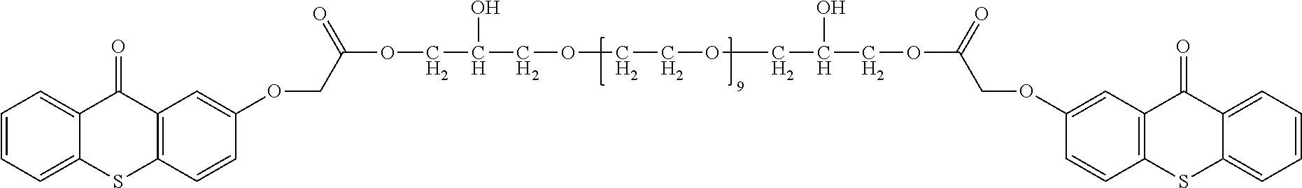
C1=CC=C2C(=C1)C(=O)C1=C(S2)C=CC(OCC(=O)OCC(COCCOCC(COC(=O)COC2=CC3=C(SC4=CC=CC=C4C3=O)C=C2)O)O)=C1
